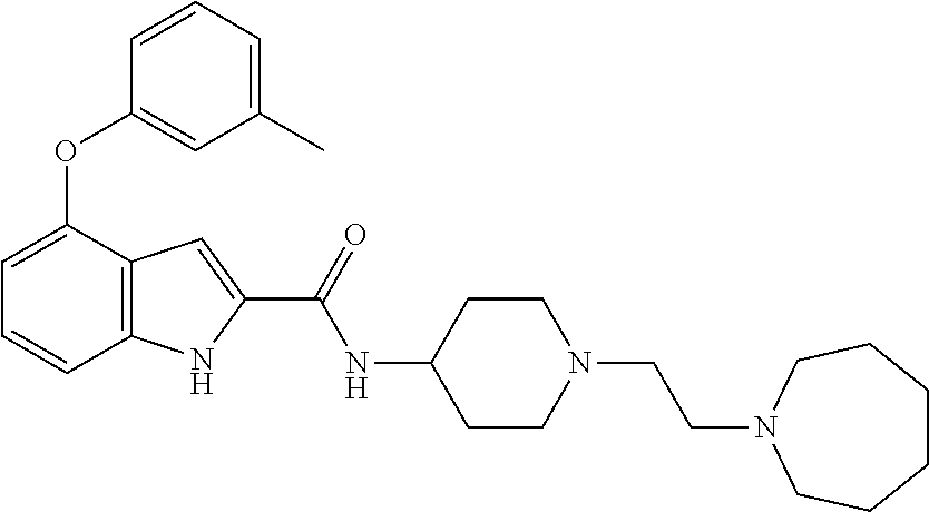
O(C1=CC(C)=CC=C1)C1=CC=CC2=C1C=C(C(NC1CCN(CCN3CCCCCC3)CC1)=O)N2
